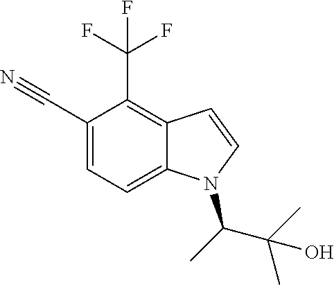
C1(C#N)=CC=C2C(=C1C(F)(F)F)C=CN2C(C)C(C)(C)O
